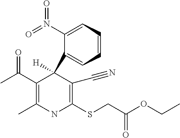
C1(N(=O)=O)=CC=CC=C1C1([H])C(C(C)=O)=C(C)NC(SCC(OCC)=O)=C1C#N
